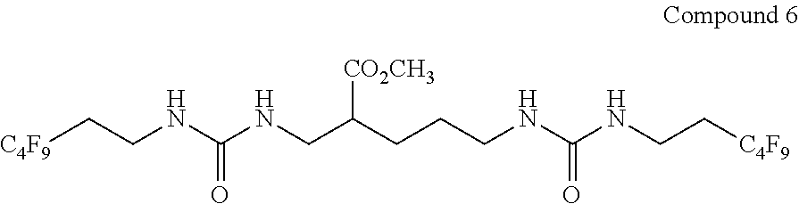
[C4F9]CCNC(NCC(CCCNC(NCC[C4F9])=O)[CO2CH3])=O
